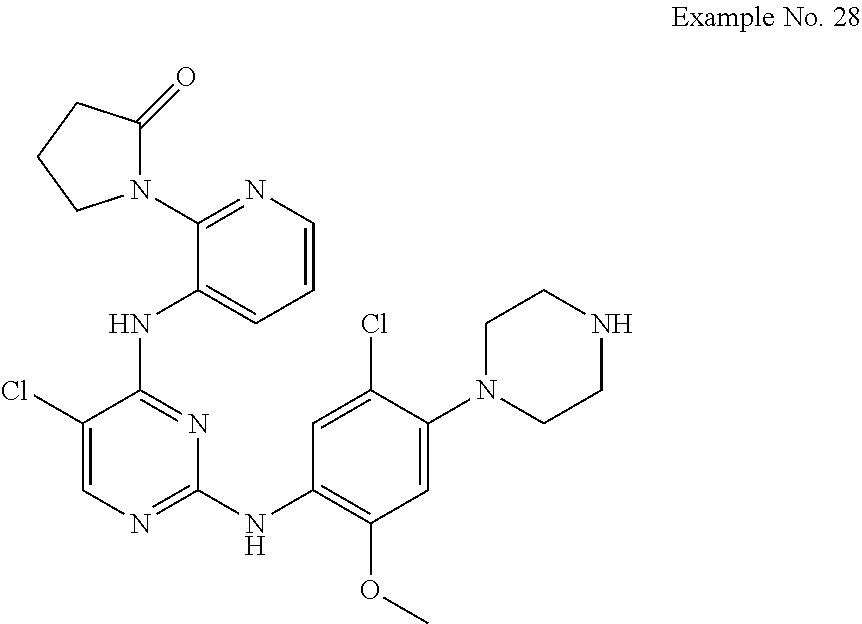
C1=C(N2CCNCC2)C(Cl)=CC(NC2=NC=C(Cl)C(NC3=CC=CN=C3N3C(=O)CCC3)=N2)=C1OC
